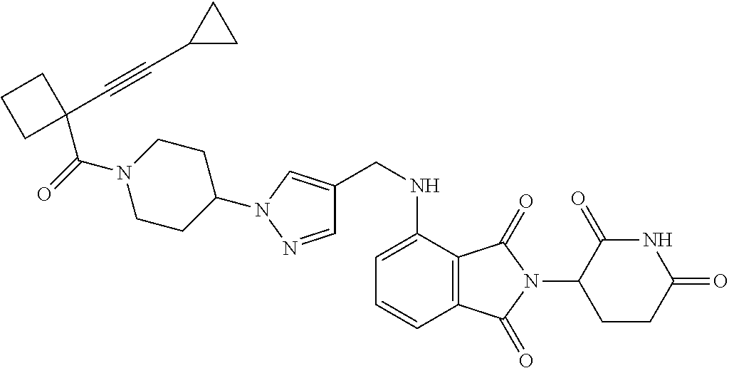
C1=NN(C2CCN(C(C3(C#CC4CC4)CCC3)=O)CC2)C=C1CNC1=CC=CC2=C1C(=O)N(C1CCC(=O)NC1=O)C2=O
